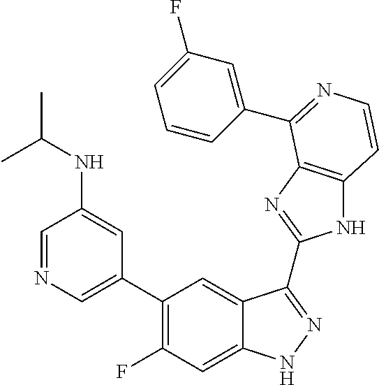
C1=C(C2=C(F)C=C3C(=C2)C(C2=NC4=C(N2)C=CN=C4C2=CC(F)=CC=C2)=NN3)C=C(NC(C)C)C=N1
